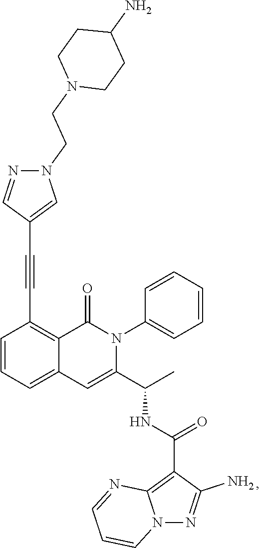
C1=CC=C2C(=C1C#CC1=CN(CCN3CCC(N)CC3)N=C1)C(=O)N(C1=CC=CC=C1)C(C(C)NC(=O)C1=C3N(N=C1N)C=CC=N3)=C2
